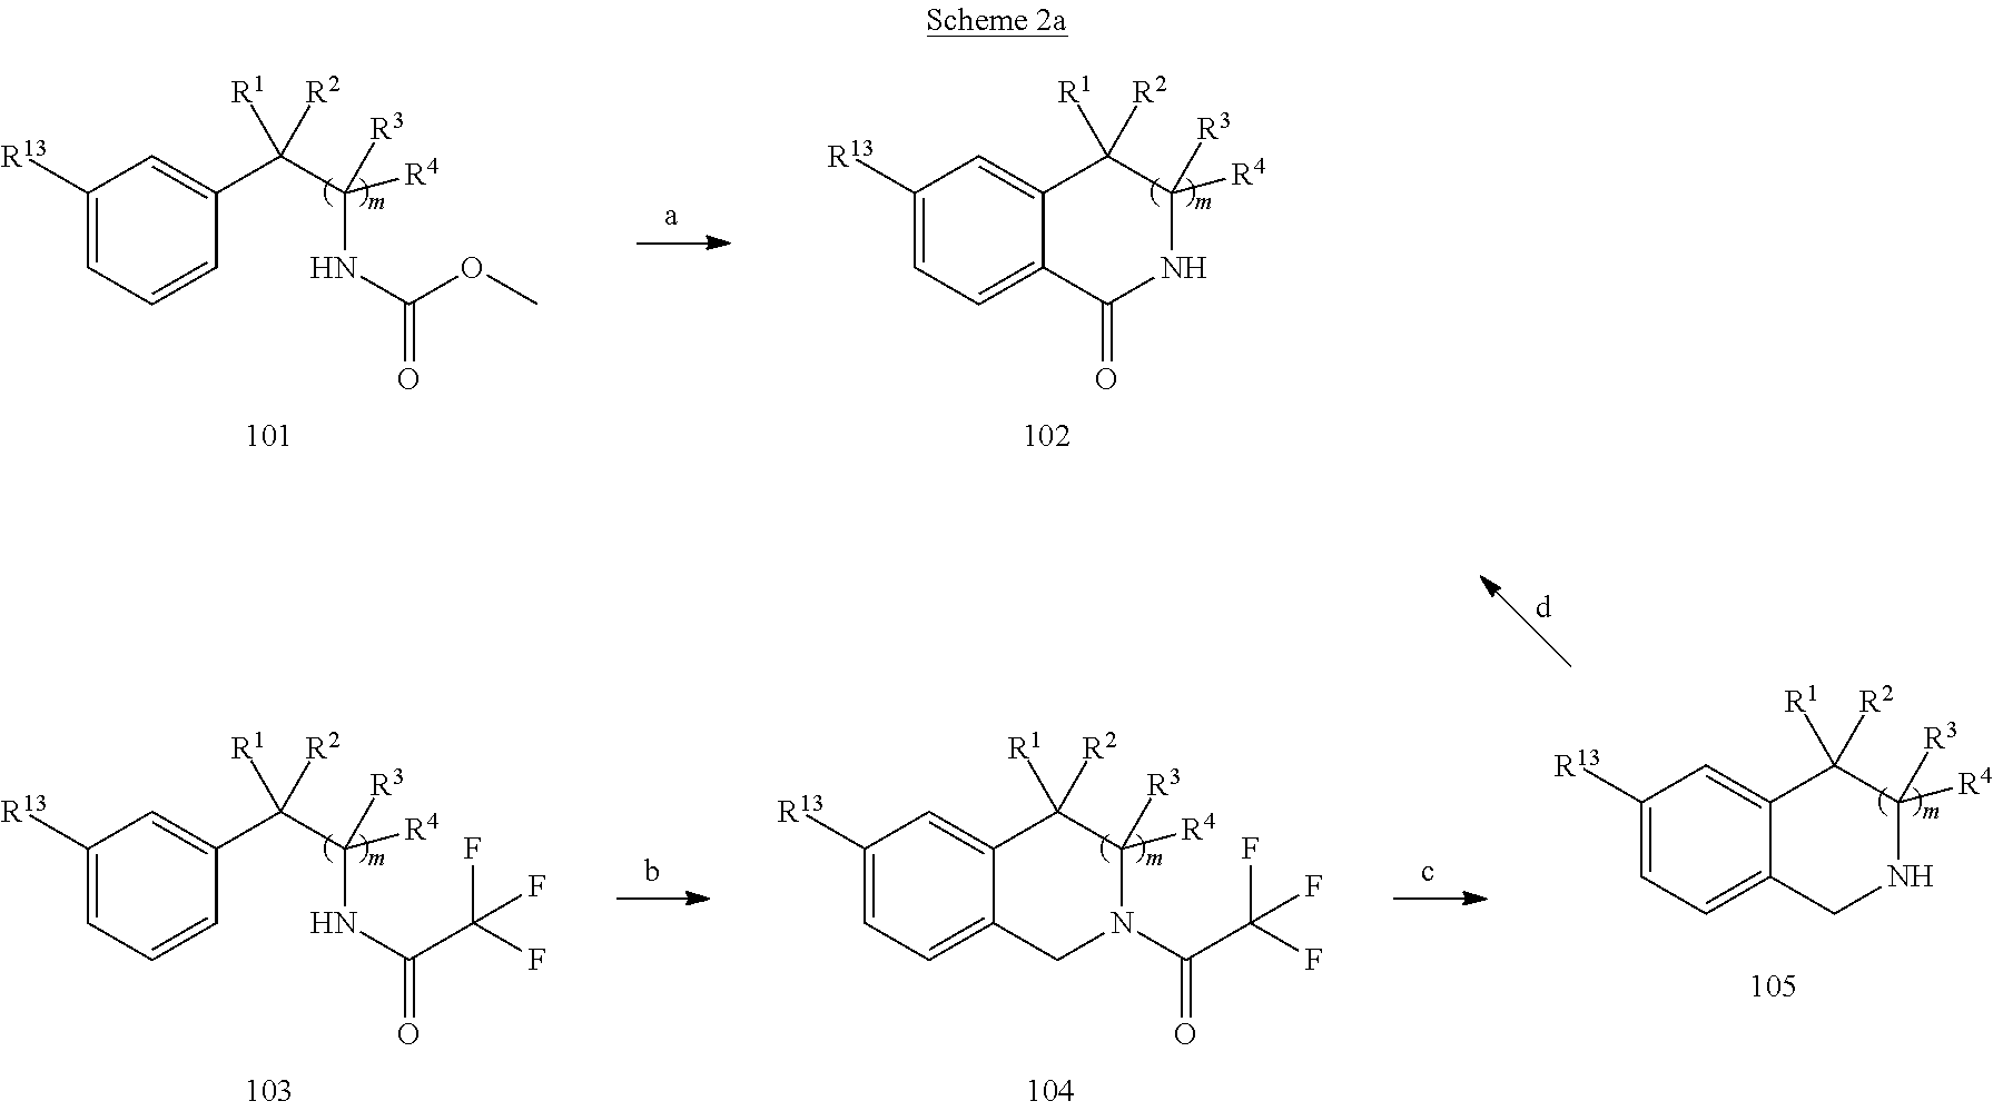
C1([R13])=CC=CC(C(C(NC(=O)OC)([R4])[R3])([R2])[R1])=C1.C1([R13])=CC=C2C(=C1)C([R2])([R1])C([R4])([R3])NC2=O.C1([R13])=CC=CC(C(C(NC(=O)C(F)(F)F)([R4])[R3])([R2])[R1])=C1.C1([R13])=CC=C2C(=C1)C([R2])([R1])C([R4])([R3])N(C(C(F)(F)F)=O)C2.C1([R13])=CC=C2C(=C1)C([R2])([R1])C([R4])([R3])NC2
